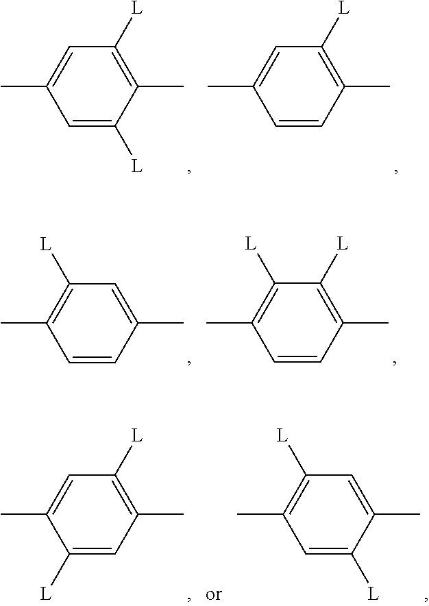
C1=C(C)C=C([L])C(C)=C1[L].C1=C(C)C=CC(C)=C1[L].C1([L])=C(C)C=CC(C)=C1.C1([L])=C(C)C=CC(C)=C1[L].C1=C(C)C([L])=CC(C)=C1[L].C1([L])=C(C)C=C([L])C(C)=C1
